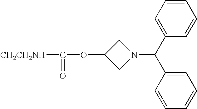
C1C(OC([CH2CH2NH])=O)CN1C(C1=CC=CC=C1)C1=CC=CC=C1
